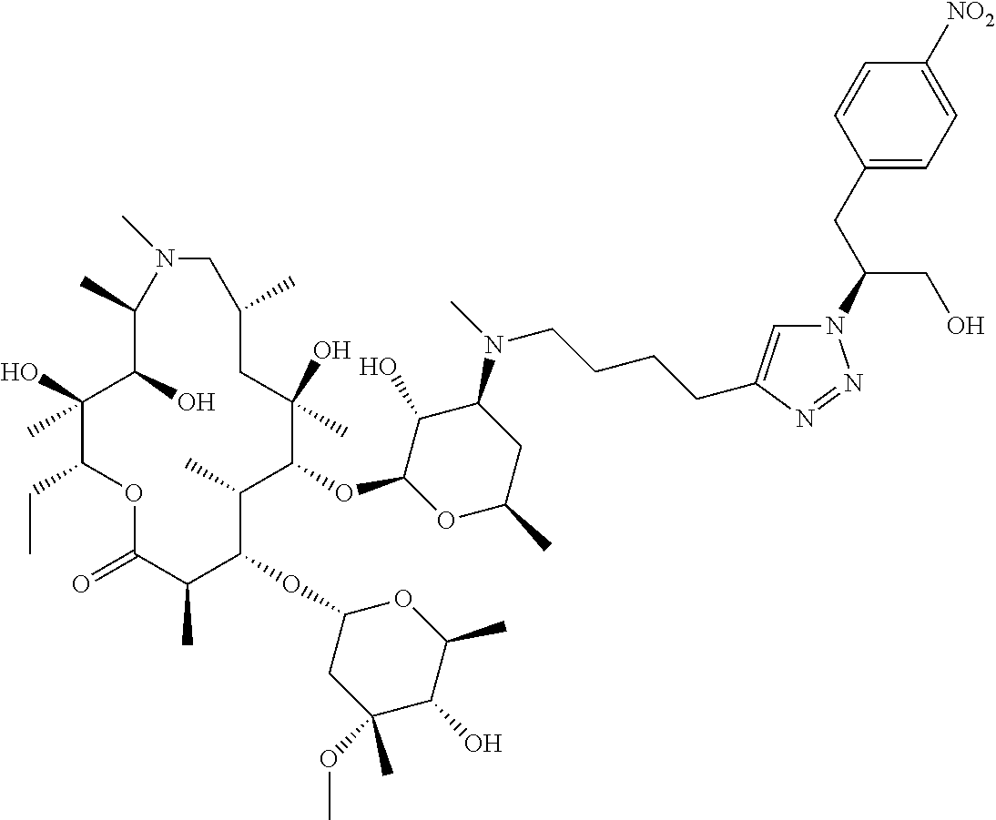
C1(O)C(OC2C(C)C(OC3CC(OC)(C)C(O)C(C)O3)C(C)C(=O)OC(CC)C(O)(C)C(O)C(C)N(C)CC(C)CC2(O)C)OC(C)CC1N(C)CCCCC1=CN(C(CO)CC2=CC=C([NO2])C=C2)N=N1
